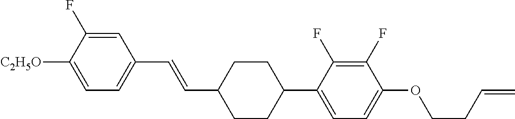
C1=C(F)C([C2H5O])=CC=C1C=CC1CCC(C2=CC=C(OCCC=C)C(F)=C2F)CC1
